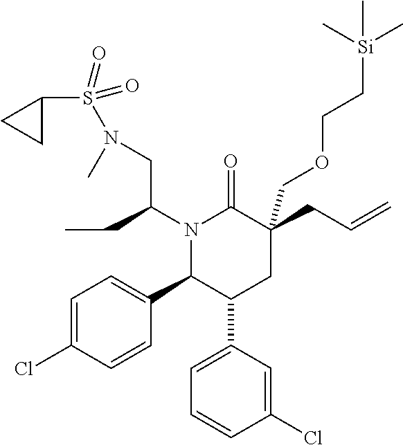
N1(C(CC)CN(S(C2CC2)(=O)=O)C)C(C2=CC=C(Cl)C=C2)C(C2=CC=CC(Cl)=C2)CC(CC=C)(COCC[Si](C)(C)C)C1=O
